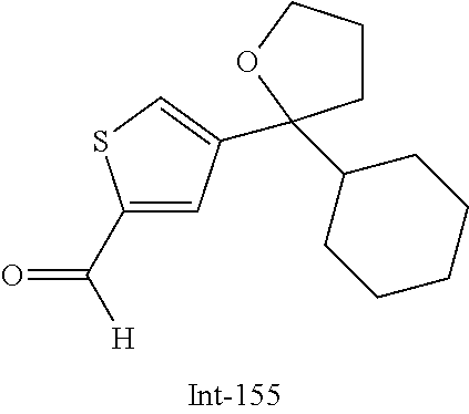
C1(C([H])=O)=CC(C2(C3CCCCC3)CCCO2)=CS1
